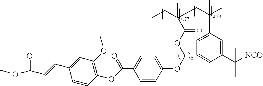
C1=CC(OCOC(C(C)(CC(C)(C)C2=CC=CC(C(C)([NCO])C)=C2)CC)=O)=CC=C1C(OC1=C(OC)C=C(C=CC(OC)=O)C=C1)=O
